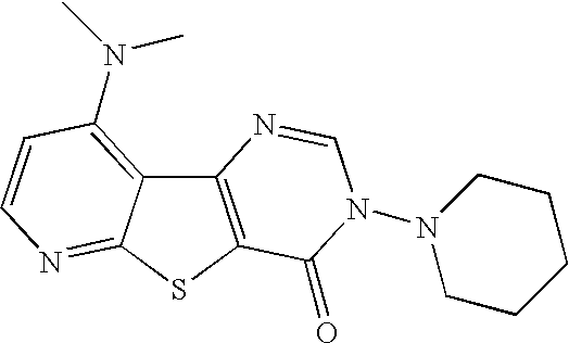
C12=C(SC3=NC=CC(N(C)C)=C13)C(=O)N(N1CCCCC1)C=N2
